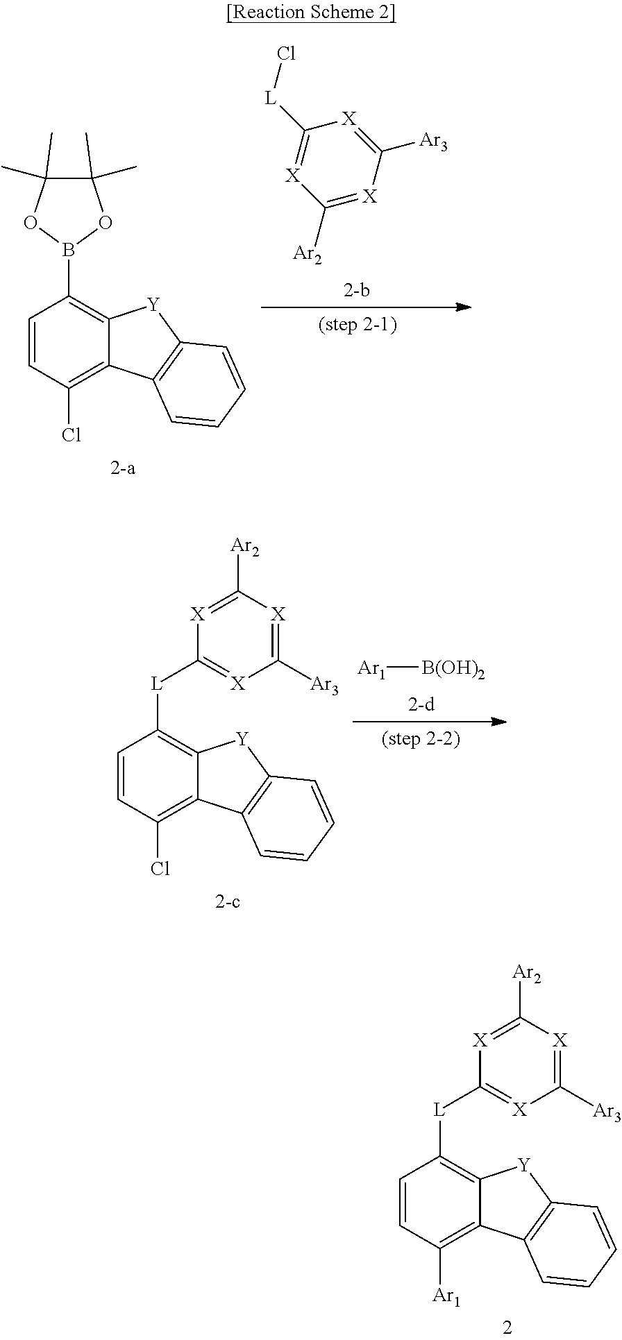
C1([L]Cl)=[X]C([Ar2])=[X]C([Ar3])=[X]1.C1=CC(B2OC(C)(C)C(C)(C)O2)=C2C(=C1Cl)C1=C([Y]2)C=CC=C1.[Ar1][B(OH)2].C1=CC([L]C2=[X]C([Ar3])=[X]C([Ar2])=[X]2)=C2C(=C1Cl)C1=C([Y]2)C=CC=C1.C1=CC([L]C2=[X]C([Ar3])=[X]C([Ar2])=[X]2)=C2C(=C1[Ar1])C1=C([Y]2)C=CC=C1
